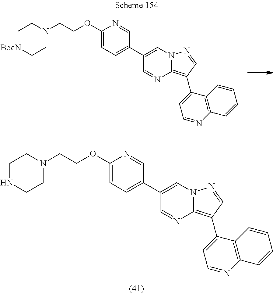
C1(OCCN2CC[BocN]CC2)=CC=C(C2=CN3C(=C(C4=CC=NC5=C4C=CC=C5)C=N3)N=C2)C=N1.C1(OCCN2CCNCC2)=CC=C(C2=CN3C(=C(C4=CC=NC5=C4C=CC=C5)C=N3)N=C2)C=N1
